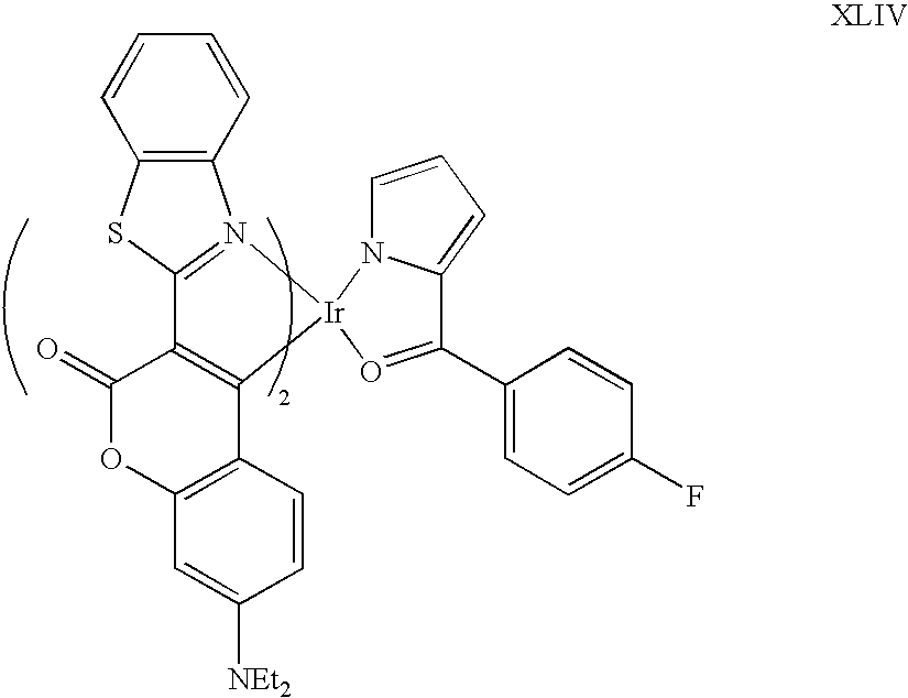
C12=N([Ir]3(C4=C1C(=O)OC1=C4C=CC([NEt2])=C1)N1C=CC=C1C(C1=CC=C(F)C=C1)=O3)C1=C(S2)C=CC=C1
